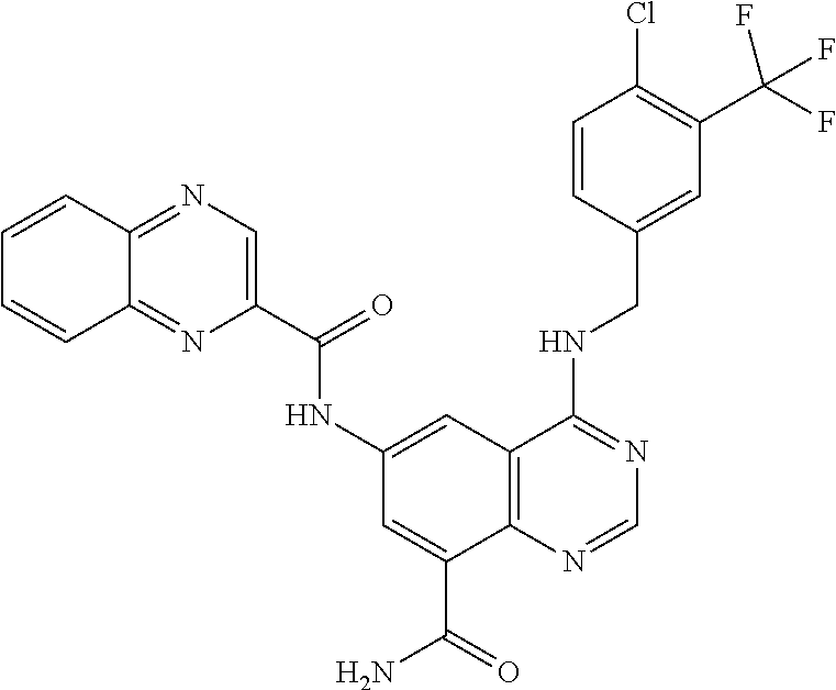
C1=C(CNC2=NC=NC3=C2C=C(NC(C2=CN=C4C(=N2)C=CC=C4)=O)C=C3C(=O)N)C=CC(Cl)=C1C(F)(F)F
